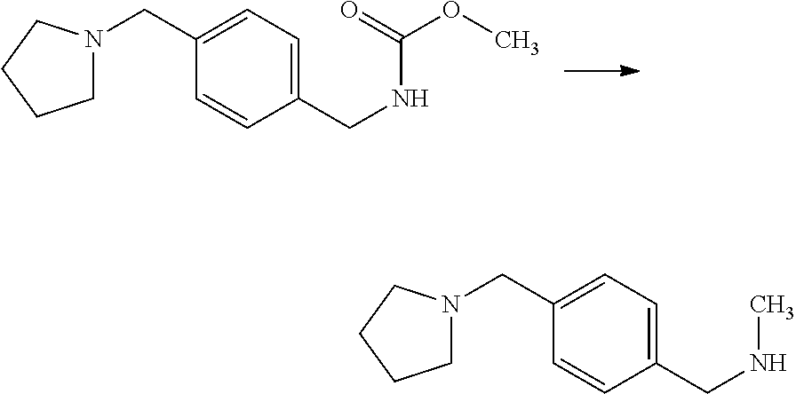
C1N(CC2=CC=C(CNC(=O)OC)C=C2)CCC1.C1N(CC2=CC=C(CNC)C=C2)CCC1
